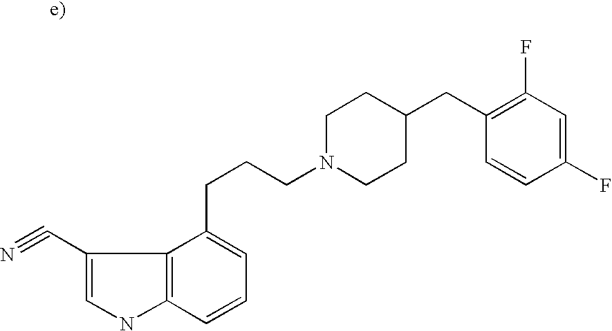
C1(C#N)=CNC2=C1C(CCCN1CCC(CC3=C(F)C=C(F)C=C3)CC1)=CC=C2
